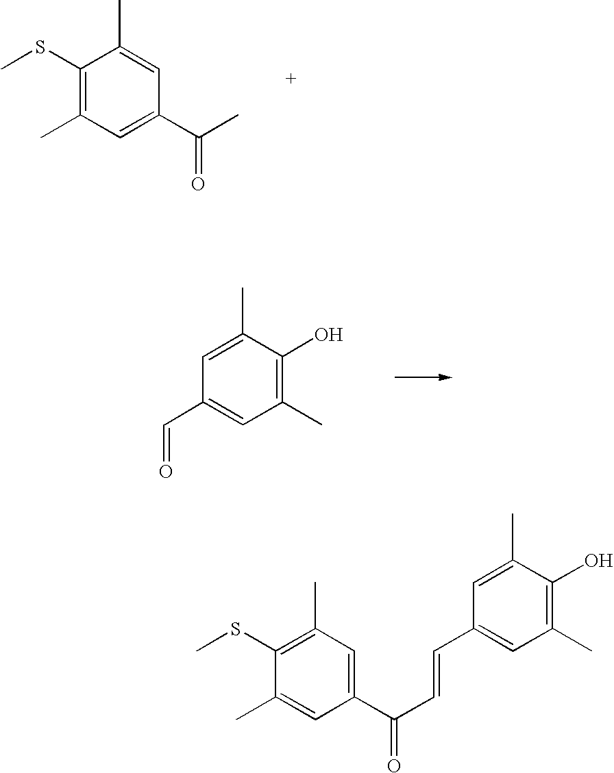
C1(SC)=C(C)C=C(C(C)=O)C=C1C.C1=C(C)C(O)=C(C)C=C1C=O.C1(C)=CC(C(C=CC2=CC(C)=C(O)C(C)=C2)=O)=CC(C)=C1SC
